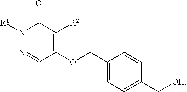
C1=C(C[OH])C=CC(COC2=C([R2])C(=O)N([R1])N=C2)=C1
